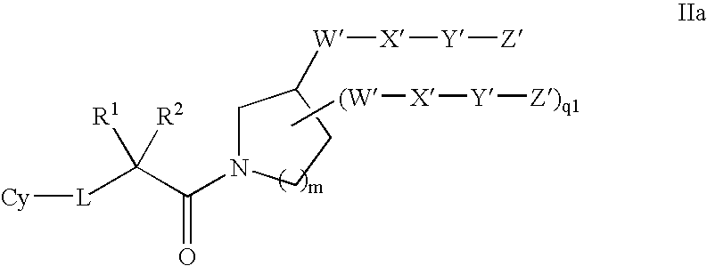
[Cy][L]C(C(=O)N1CC([W][X][Y][Z])CC1)([R1])[R2].C[(W][X][Y][Z)q1]
